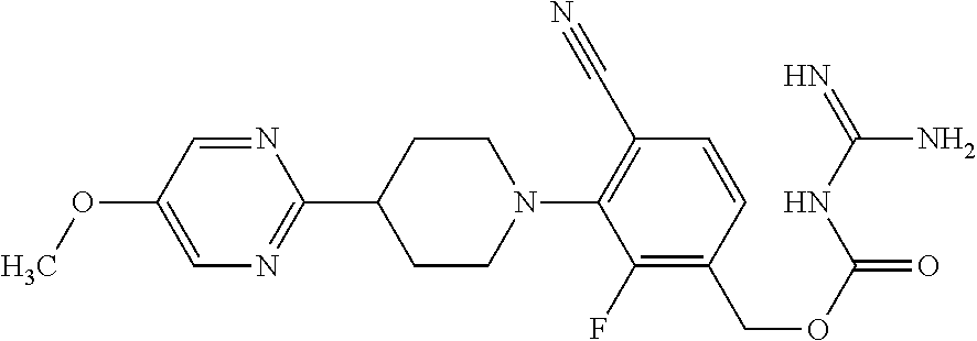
N1=CC(OC)=CN=C1C1CCN(C2=C(C#N)C=CC(COC(=O)NC(=N)N)=C2F)CC1
